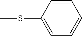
C1=C(SC)C=CC=C1
